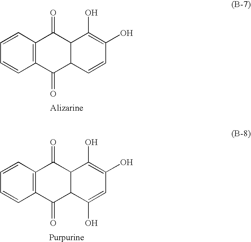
C1=CC2=C(C=C1)C(=O)C1C(C2=O)C(O)=C(O)C=C1.C1=CC2=C(C=C1)C(=O)C1C(C2=O)C(O)=C(O)C=C1O
